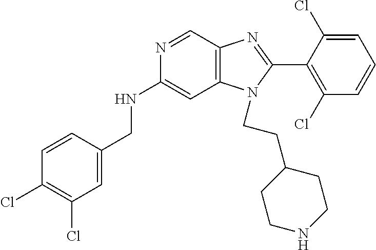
C1=C(CNC2=CC3=C(C=N2)N=C(C2=C(Cl)C=CC=C2Cl)N3CCC2CCNCC2)C=CC(Cl)=C1Cl
